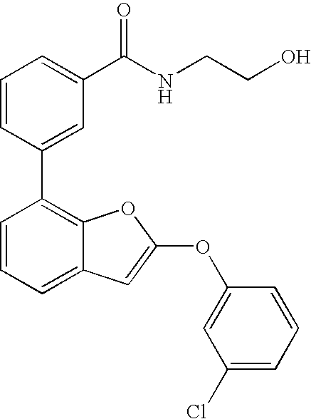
C1=CC(C2=C3C(=CC=C2)C=C(OC2=CC(Cl)=CC=C2)O3)=CC(C(NCCO)=O)=C1
